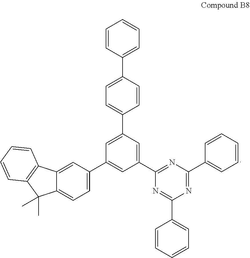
C1=CC(C2=CC=C(C3=CC(C4=CC=C5C(=C4)C4=C(C5(C)C)C=CC=C4)=CC(C4=NC(C5=CC=CC=C5)=NC(C5=CC=CC=C5)=N4)=C3)C=C2)=CC=C1
